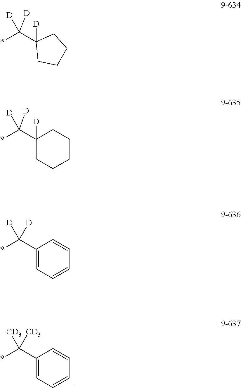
C(C1=CC=CC=C1)(*)([CD3])[CD3].C(C1([D])CCCC1)(*)([D])[D].C(C1([D])CCCCC1)(*)([D])[D].C(C1=CC=CC=C1)(*)([D])[D]
